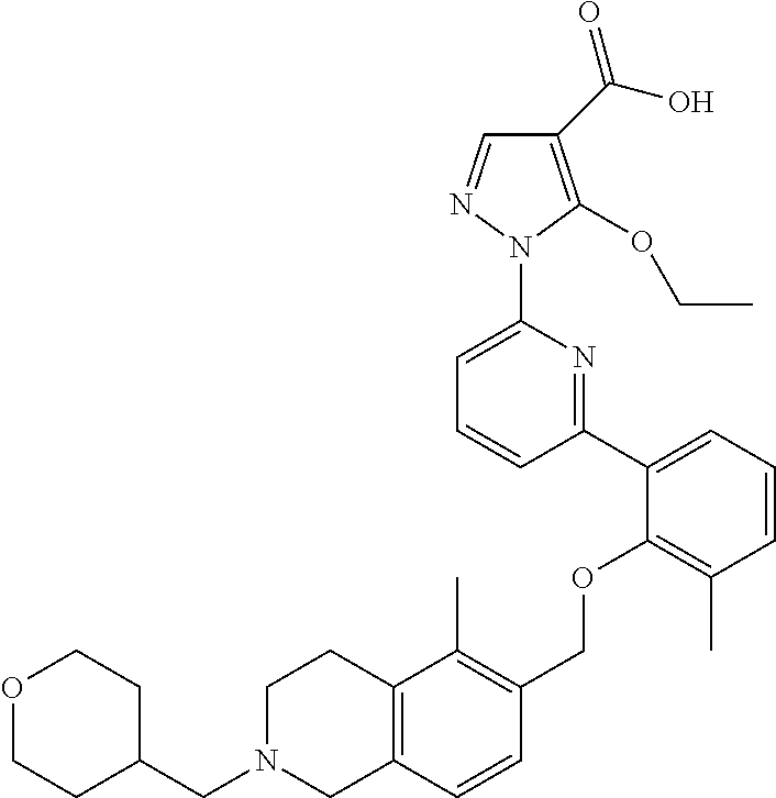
C1(C(O)=O)=C(OCC)N(C2=CC=CC(C3=CC=CC(C)=C3OCC3=C(C)C4=C(C=C3)CN(CC3CCOCC3)CC4)=N2)N=C1
